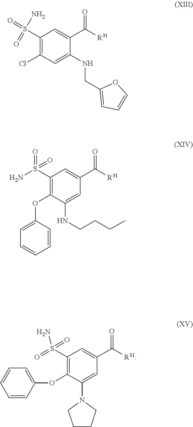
O=S(=O)(C1=C(Cl)C=C(NCC2=CC=CO2)C(C(=O)[R31])=C1)N.O=S(=O)(C1=C(OC2=CC=CC=C2)C(NCCCC)=CC(C(=O)[R31])=C1)N.S(C1=C(OC2=CC=CC=C2)C(N2CCCC2)=CC(C(=O)[R31])=C1)(=O)(=O)N
